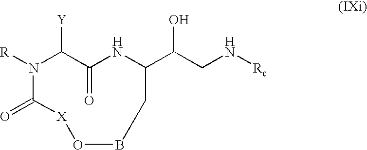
C(C1NC(=O)C([Y])N([R])C(=O)[X]OBC1)(CN[Rc])O
